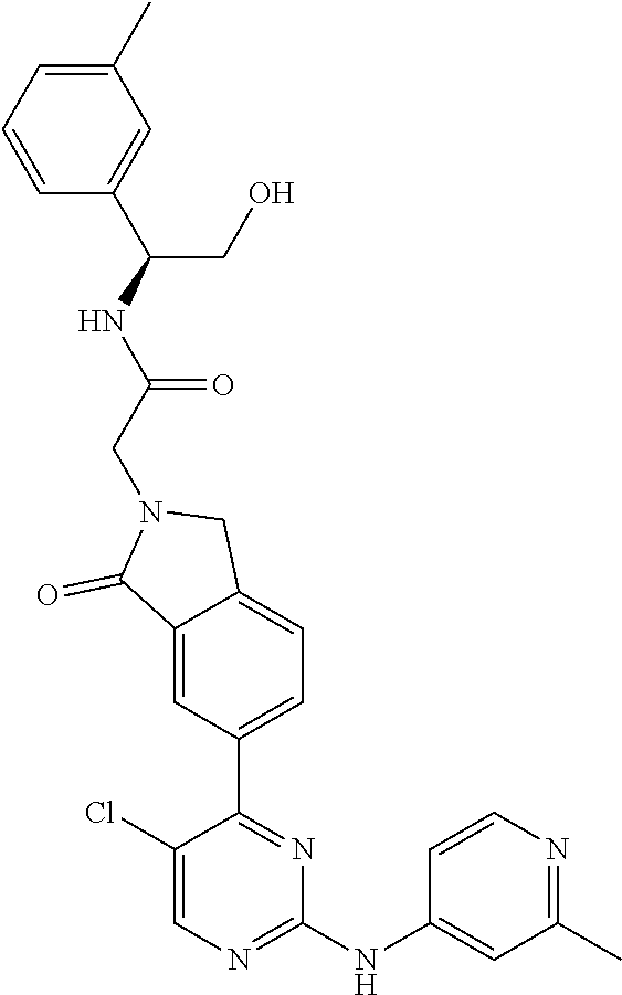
C1(NC2=CC(C)=NC=C2)=NC=C(Cl)C(C2=CC=C3C(=C2)C(=O)N(CC(NC(C2=CC(C)=CC=C2)CO)=O)C3)=N1
